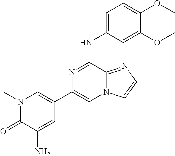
N1(C)C(=O)C(N)=CC(C2=CN3C(=NC=C3)C(NC3=CC=C(OC)C(OC)=C3)=N2)=C1
